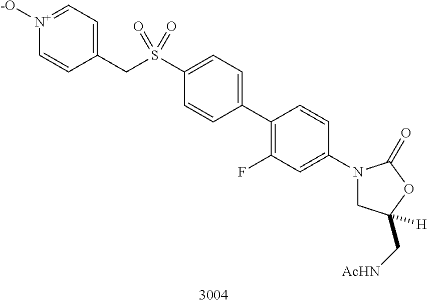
C1(CS(C2=CC=C(C3=C(F)C=C(N4CC(C[AcHN])([H])OC4=O)C=C3)C=C2)(=O)=O)=CC=[N+]([-O])C=C1
